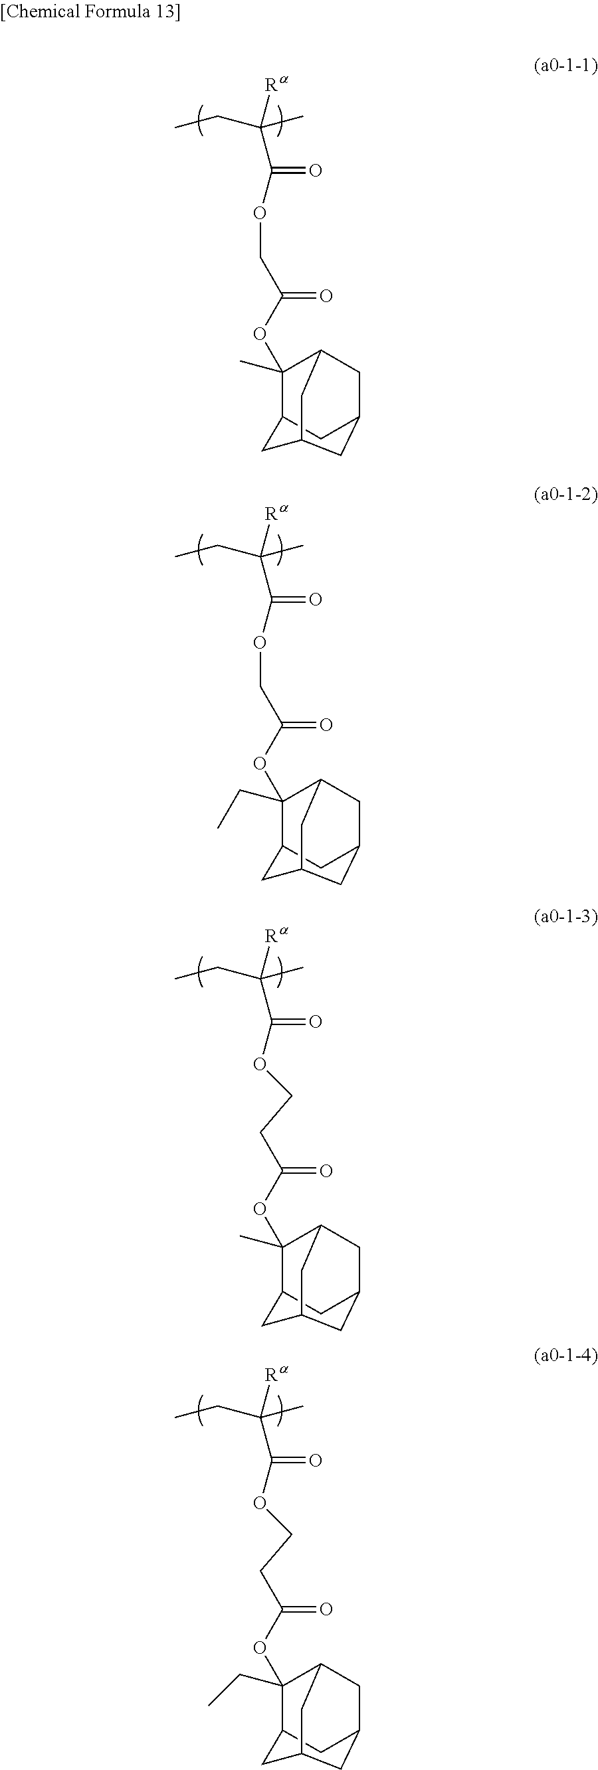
C1(OC(=O)COC(=O)C([Ra])(C)CC)(C)C2CC3CC1CC(C2)C3.C1(OC(=O)COC(=O)C([Ra])(C)CC)(CC)C2CC3CC1CC(C2)C3.C1(OC(=O)CCOC(=O)C([Ra])(C)CC)(C)C2CC3CC1CC(C2)C3.C1(OC(=O)CCOC(=O)C([Ra])(C)CC)(CC)C2CC3CC1CC(C2)C3
